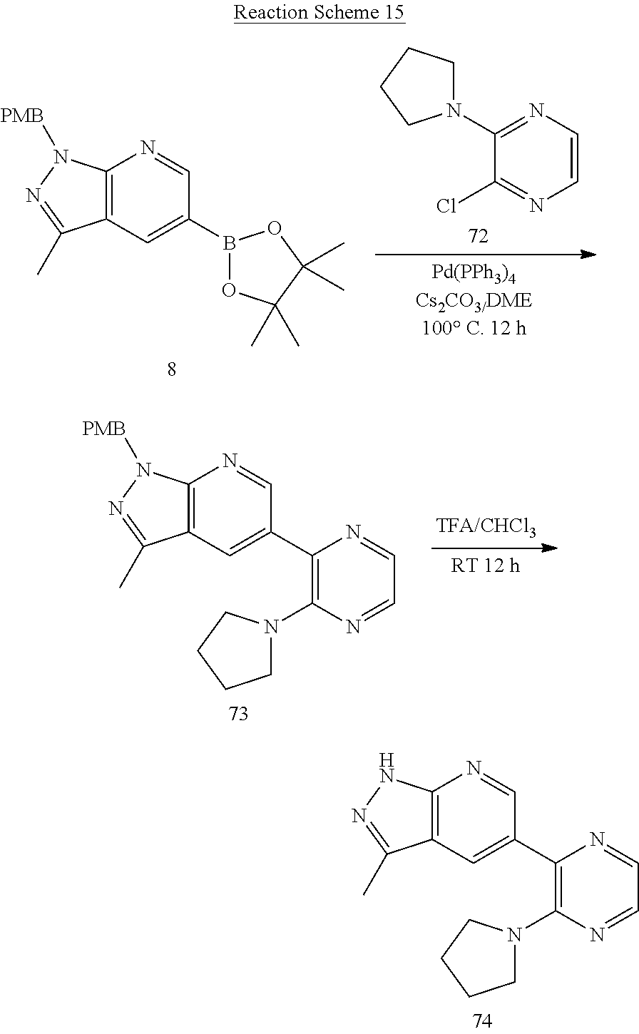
C1=CN=C(N2CCCC2)C(Cl)=N1.C12=C(C=C(B3OC(C)(C)C(C)(C)O3)C=N1)C(C)=NN2[PMB].C12=C(C=C(C3=C(N4CCCC4)N=CC=N3)C=N1)C(C)=NN2[PMB].C12=C(C=C(C3=C(N4CCCC4)N=CC=N3)C=N1)C(C)=NN2
